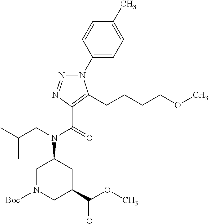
C1(N2N=NC(C(=O)N(CC(C)C)C3CN([Boc])CC(C(OC)=O)C3)=C2CCCCOC)=CC=C(C)C=C1
